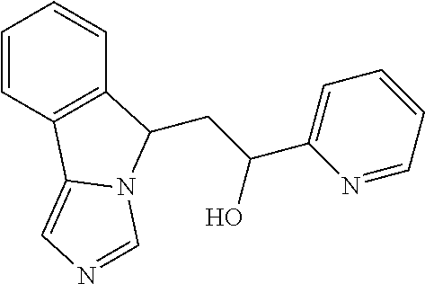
C1=CC2=C(C=C1)C(CC(O)C1=CC=CC=N1)N1C2=CN=C1
